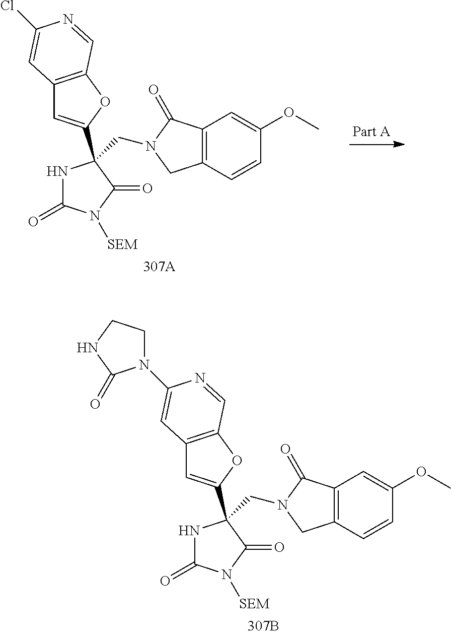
N1C(=O)N([SEM])C(=O)C1(CN1C(=O)C2=C(C1)C=CC(OC)=C2)C1=CC2=C(O1)C=NC(N1CCNC1=O)=C2.N1C(=O)N([SEM])C(=O)C1(CN1C(=O)C2=C(C1)C=CC(OC)=C2)C1=CC2=C(O1)C=NC(Cl)=C2
